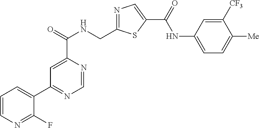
C1=NC(C(=O)NCC2=NC=C(C(=O)NC3=CC=C([Me])C([CF3])=C3)S2)=CC(C2=CC=CN=C2F)=N1
